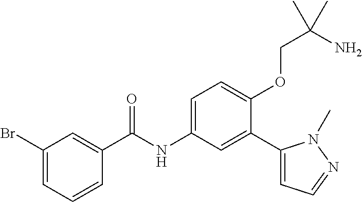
C1=CC=C(Br)C=C1C(=O)NC1=CC=C(OCC(N)(C)C)C(C2=CC=NN2C)=C1
